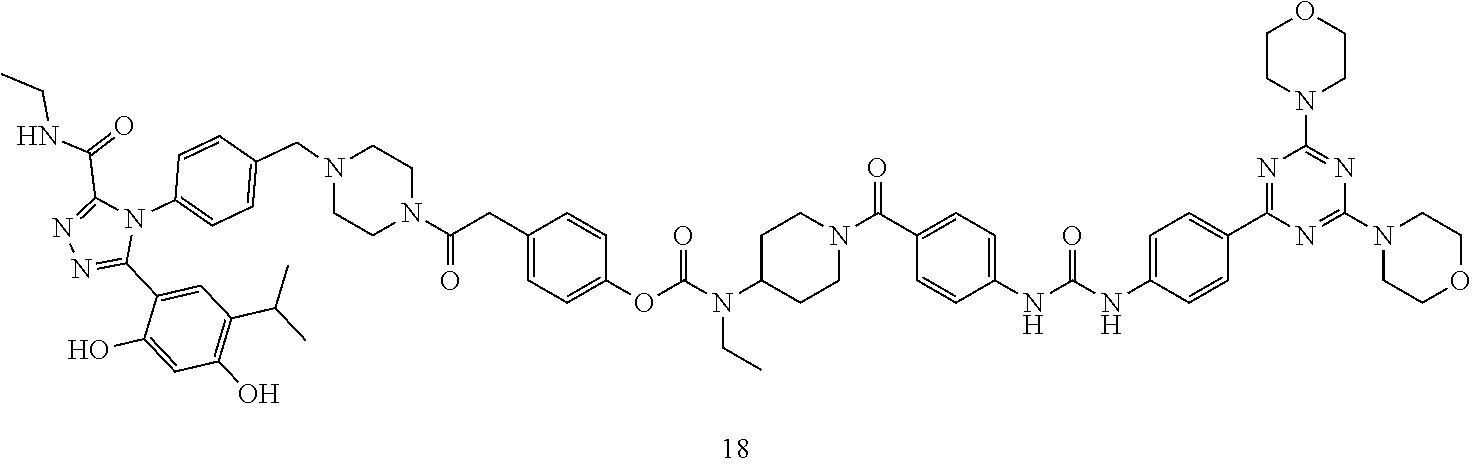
N1=C(C2=CC(C(C)C)=C(O)C=C2O)N(C2=CC=C(CN3CCN(C(=O)CC4=CC=C(OC(=O)N(CC)C5CCN(C(=O)C6=CC=C(NC(=O)NC7=CC=C(C8=NC(N9CCOCC9)=NC(N9CCOCC9)=N8)C=C7)C=C6)CC5)C=C4)CC3)C=C2)C(C(NCC)=O)=N1
